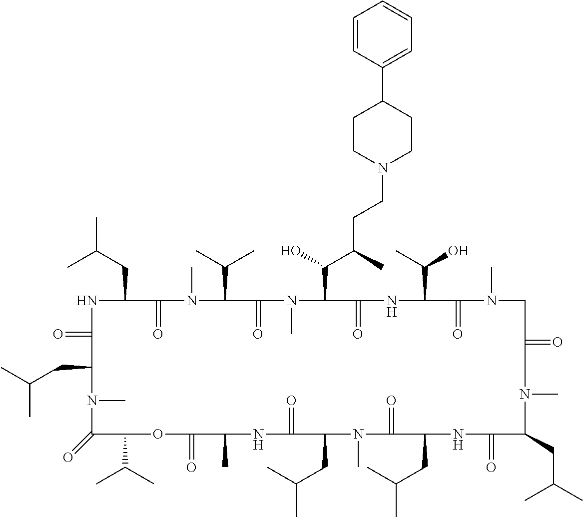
N1C(=O)C(CC(C)C)N(C)C(=O)C(C(C)C)OC(=O)C(C)NC(=O)C(CC(C)C)N(C)C(=O)C(CC(C)C)NC(=O)C(CC(C)C)N(C)C(=O)CN(C)C(=O)C(C(C)O)NC(=O)C(C(O)C(CCN2CCC(C3=CC=CC=C3)CC2)C)N(C)C(=O)C(C(C)C)N(C)C(=O)C1CC(C)C
